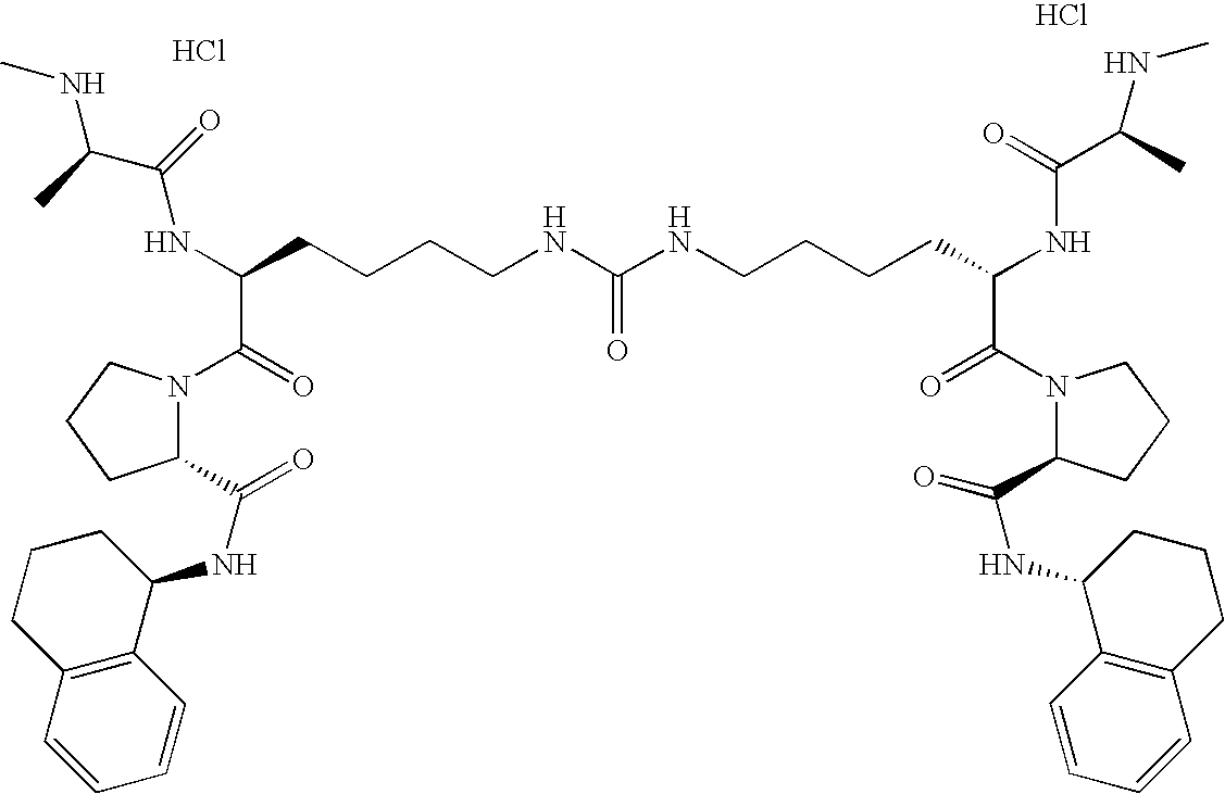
Cl.Cl.N1(C(=O)C(CCCCNC(=O)NCCCCC(NC(C(NC)C)=O)C(=O)N2C(C(NC3CCCC4=C3C=CC=C4)=O)CCC2)NC(C(C)NC)=O)C(C(NC2C3=C(CCC2)C=CC=C3)=O)CCC1
